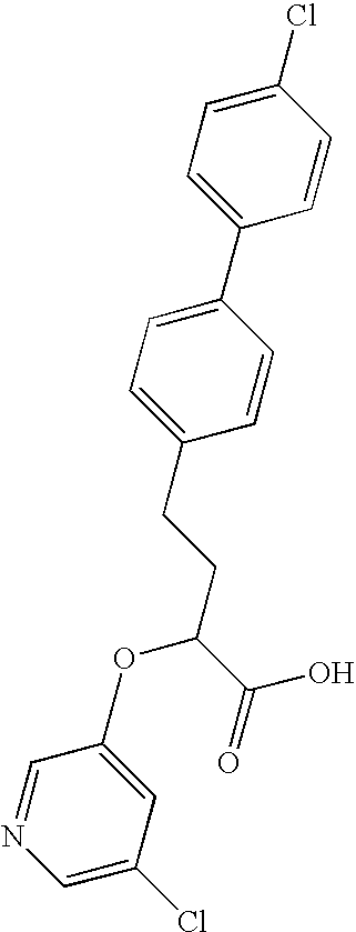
C1(Cl)=CC=C(C2=CC=C(CCC(C(O)=O)OC3=CC(Cl)=CN=C3)C=C2)C=C1
